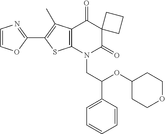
C1=COC(C2=C(C)C3=C(S2)N(CC(OC2CCOCC2)C2=CC=CC=C2)C(=O)C2(C3=O)CCC2)=N1
